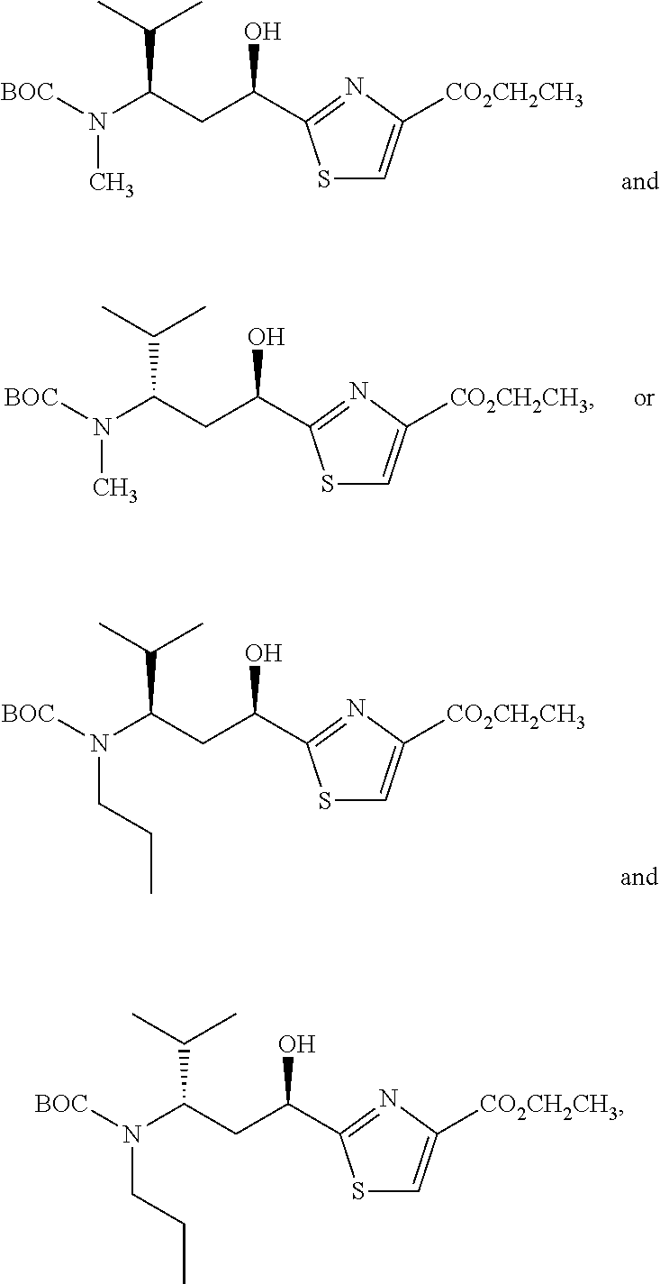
[BOC]N(C(CC(O)C1=NC([CO2CH2CH3])=CS1)C(C)C)C.[BOC]N(C(CC(O)C1=NC([CO2CH2CH3])=CS1)C(C)C)C.[BOC]N(C(CC(O)C1=NC([CO2CH2CH3])=CS1)C(C)C)CCC.[BOC]N(C(CC(O)C1=NC([CO2CH2CH3])=CS1)C(C)C)CCC
